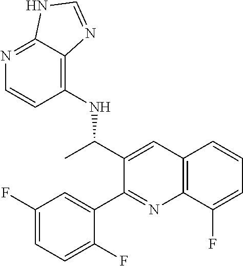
N(C(C1=CC2=C(N=C1C1=CC(F)=CC=C1F)C(F)=CC=C2)C)C1=C2C(=NC=C1)NC=N2
